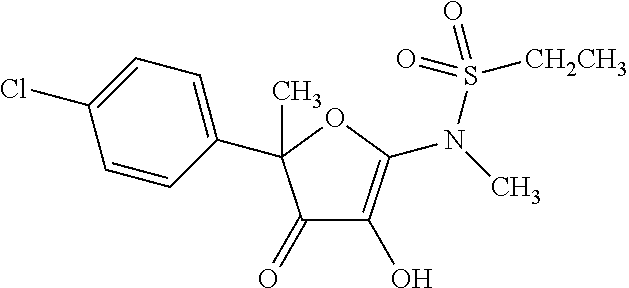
C1(=O)C(O)=C(N(S([CH2CH3])(=O)=O)C)OC1(C1=CC=C(Cl)C=C1)C
